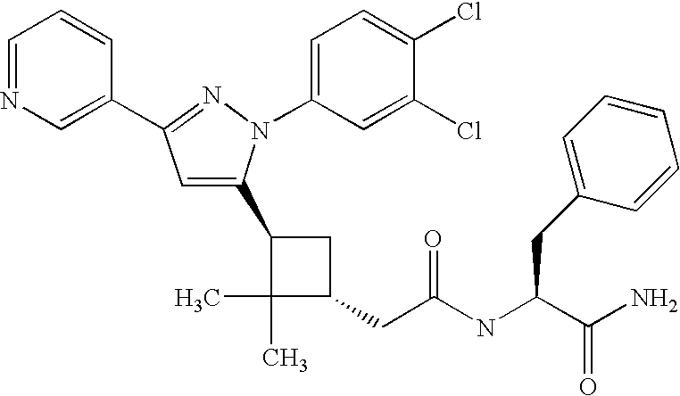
C1(CC(=O)NC(C(N)=O)CC2=CC=CC=C2)CC(C2=CC(C3=CN=CC=C3)=NN2C2=CC=C(Cl)C(Cl)=C2)C1(C)C
